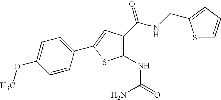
C1(NC(N)=O)=C(C(=O)NCC2=CC=CS2)C=C(C2=CC=C(OC)C=C2)S1
